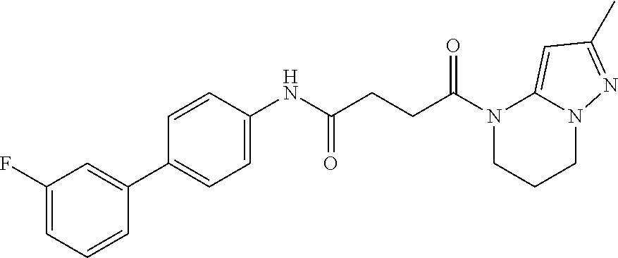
C1CN(C(CCC(NC2=CC=C(C3=CC(F)=CC=C3)C=C2)=O)=O)C2=CC(C)=NN2C1
